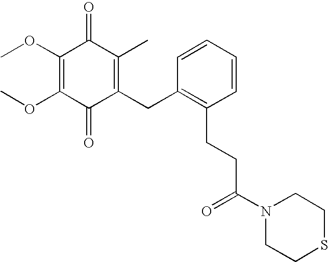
C1(=O)C(CC2=C(CCC(N3CCSCC3)=O)C=CC=C2)=C(C)C(=O)C(OC)=C1OC
